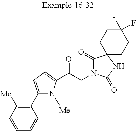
C1=CC([Me])=C(C2=CC=C(C(CN3C(=O)C4(NC3=O)CCC(F)(F)CC4)=O)N2[Me])C=C1
